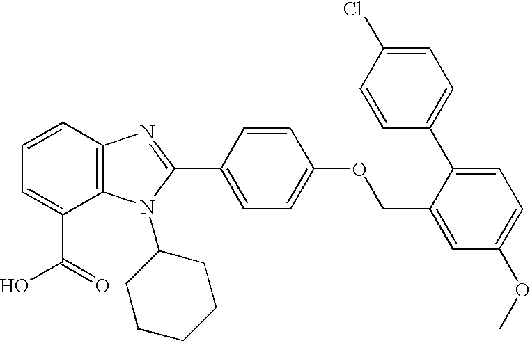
C1=CC2=C(C(C(=O)O)=C1)N(C1CCCCC1)C(C1=CC=C(OCC3=CC(OC)=CC=C3C3=CC=C(Cl)C=C3)C=C1)=N2
